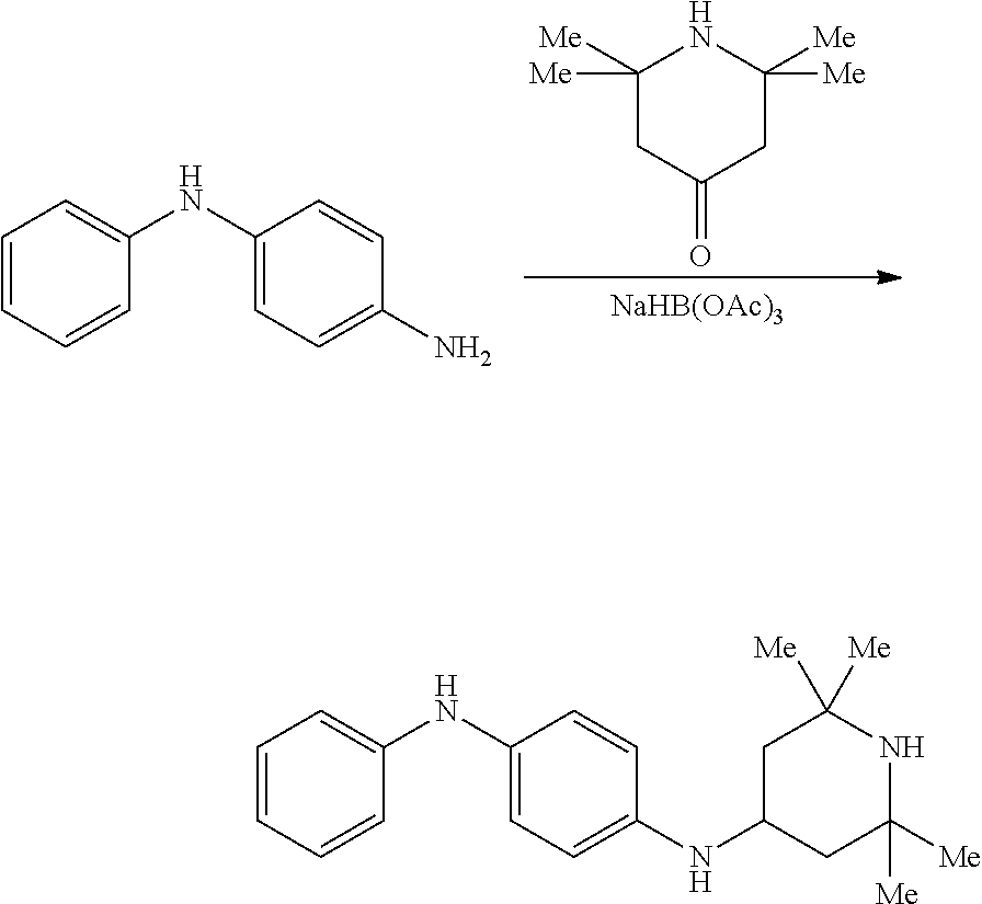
C1([Me])([Me])CC(=O)CC([Me])([Me])N1.[NaHB(OAc)3].C1=CC=CC(NC2=CC=C(N)C=C2)=C1.C1=CC=CC(NC2=CC=C(NC3CC([Me])([Me])NC([Me])([Me])C3)C=C2)=C1
